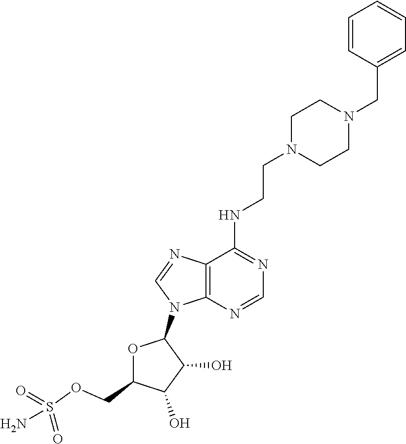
N(C1=NC=NC2=C1N=CN2C1OC(COS(N)(=O)=O)C(O)C1O)CCN1CCN(CC2=CC=CC=C2)CC1
